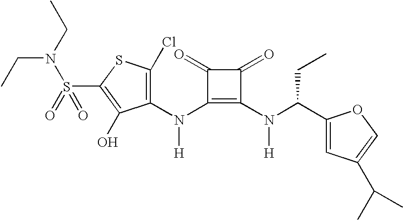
C1(N(C2=C(N(C(C3=CC(C(C)C)=CO3)CC)[H])C(=O)C2=O)[H])=C(Cl)SC(S(=O)(N(CC)CC)=O)=C1O
